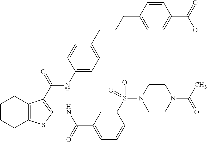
C1CCC2=C(C1)C(C(=O)NC1=CC=C(CCCC3=CC=C(C(=O)O)C=C3)C=C1)=C(NC(C1=CC=CC(S(N3CCN(C(C)=O)CC3)(=O)=O)=C1)=O)S2
